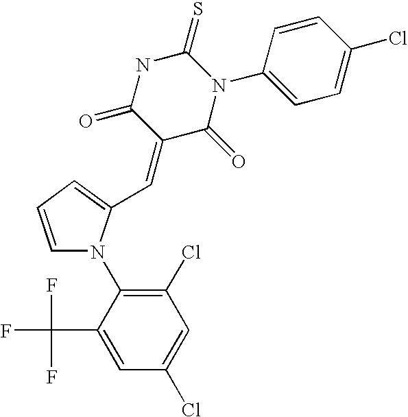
C1=C(C=C2C(=O)N(C3=CC=C(Cl)C=C3)C(=S)NC2=O)N(C2=C(Cl)C=C(Cl)C=C2C(F)(F)F)C=C1
